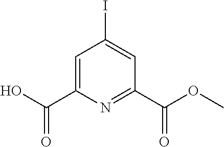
C1=C(C(O)=O)N=C(C(OC)=O)C=C1I
